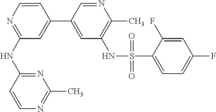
C1(NC2=NC(C)=NC=C2)=NC=CC(C2=CC(NS(C3=CC=C(F)C=C3F)(=O)=O)=C(C)N=C2)=C1
